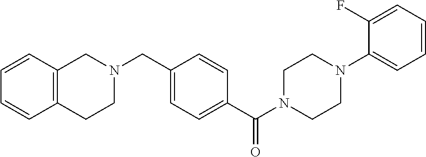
N1(C(C2=CC=C(CN3CC4=C(CC3)C=CC=C4)C=C2)=O)CCN(C2=CC=CC=C2F)CC1
